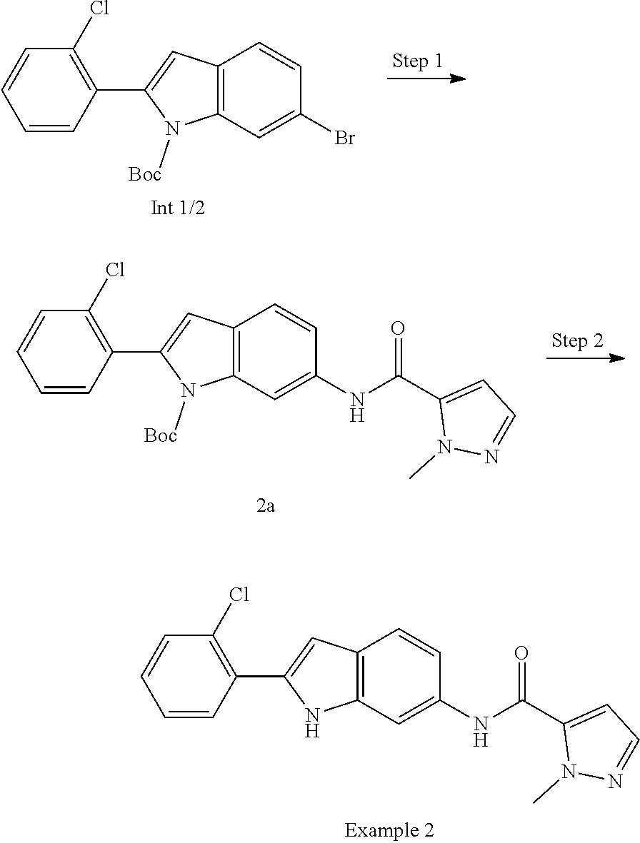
C12=C(C=C(NC(=O)C3=CC=NN3C)C=C1)NC(C1=C(Cl)C=CC=C1)=C2.C12=C(C=C(Br)C=C1)N([Boc])C(C1=C(Cl)C=CC=C1)=C2.C12=C(C=C(NC(=O)C3=CC=NN3C)C=C1)N([Boc])C(C1=C(Cl)C=CC=C1)=C2
